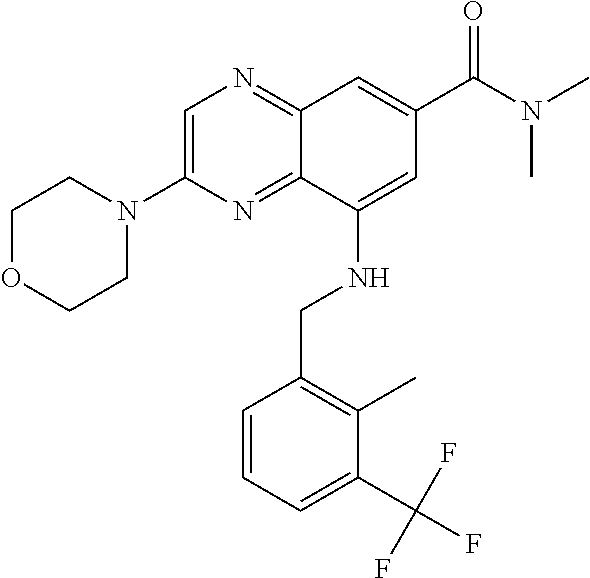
C1=C(N2CCOCC2)N=C2C(=N1)C=C(C(N(C)C)=O)C=C2NCC1=C(C)C(C(F)(F)F)=CC=C1
